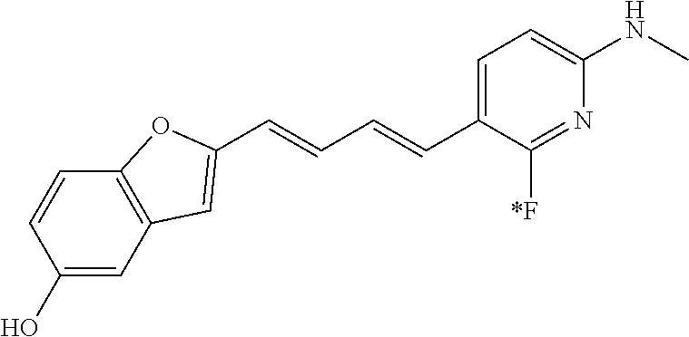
OC1=CC2=C(C=C1)OC(C=CC=CC1=CC=C(NC)N=C1[*F])=C2
